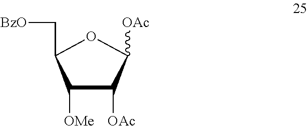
C1([OMe])C([OAc])C([OAc])OC1C[BzO]
